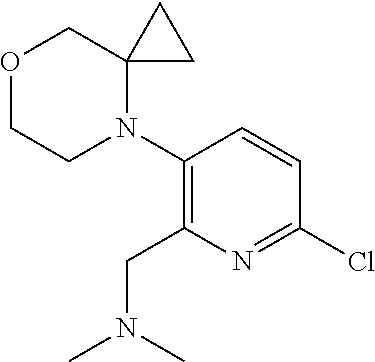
O1CCN(C2=C(CN(C)C)N=C(Cl)C=C2)C2(C1)CC2
